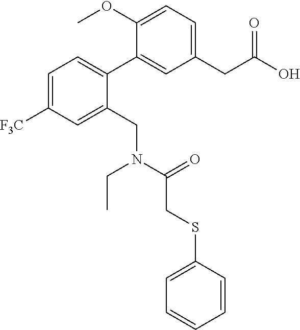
C1=C([F3C])C=C(CN(CC)C(CSC2=CC=CC=C2)=O)C(C2=CC(CC(O)=O)=CC=C2OC)=C1
